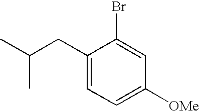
C1(CC(C)C)=CC=C([OMe])C=C1Br
